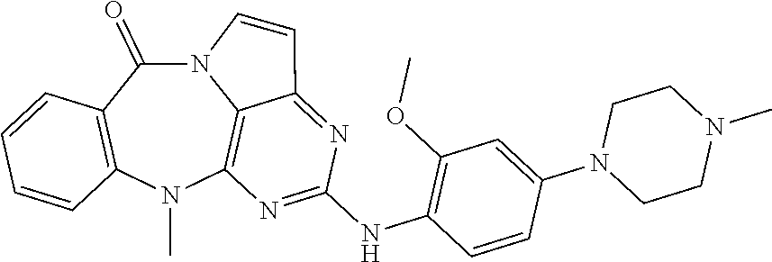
N12C(=O)C3=C(N(C)C4=C1C(=NC(NC1=C(OC)C=C(N5CCN(C)CC5)C=C1)=N4)C=C2)C=CC=C3
